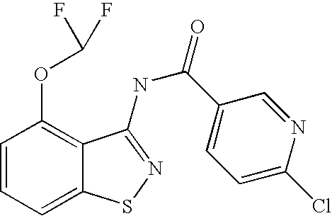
C1=CC=C2C(=C1OC(F)F)C(NC(=O)C1=CC=C(Cl)N=C1)=NS2
